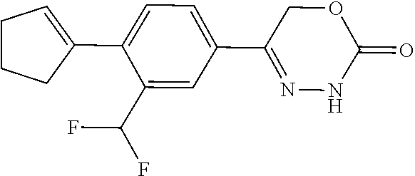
C1(C(F)F)=CC(C2=NNC(=O)OC2)=CC=C1C1=CCCC1
